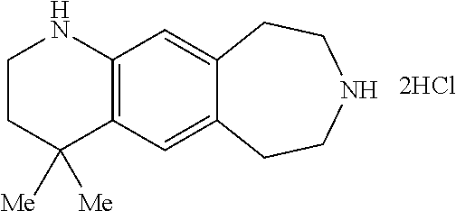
C12=C(C=C3C(=C1)CCNCC3)C([Me])([Me])CCN2
